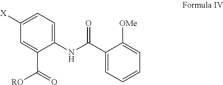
C(C1=CC=CC=C1[OMe])(NC1=CC=C([X])C=C1C(=O)[RO])=O
